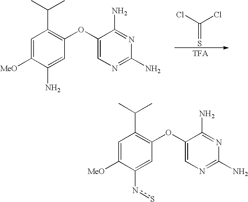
C1=C([MeO])C(N)=CC(OC2=CN=C(N)N=C2N)=C1C(C)C.C(=S)(Cl)Cl.C1=C([MeO])C(ns)=CC(OC2=CN=C(N)N=C2N)=C1C(C)C
